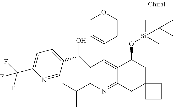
C1(C(O)C2=CC=C(C(F)(F)F)N=C2)=C(C(C)C)N=C2C(=C1C1=CCOCC1)C(O[Si](C(C)(C)C)(C)C)CC1(C2)CCC1
